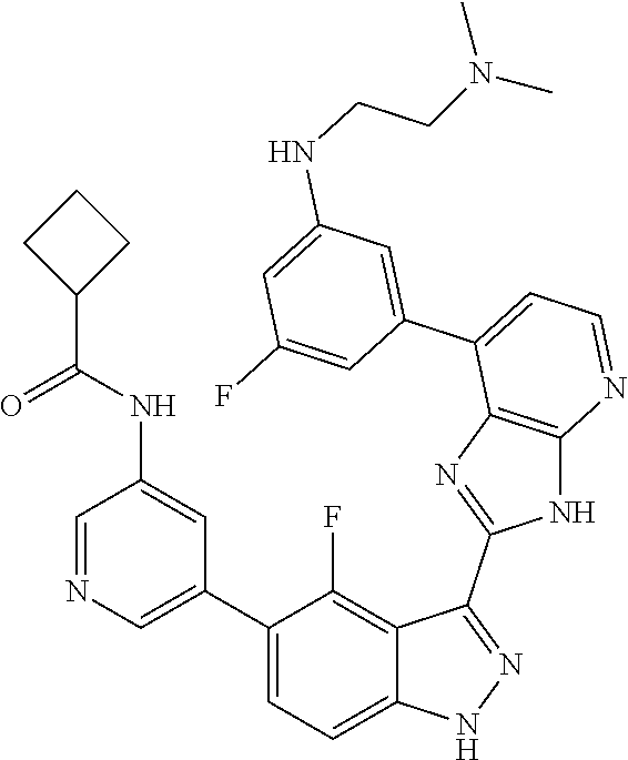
C1=NC=C(C2=CC=C3C(=C2F)C(C2=NC4=C(N2)N=CC=C4C2=CC(NCCN(C)C)=CC(F)=C2)=NN3)C=C1NC(=O)C1CCC1
